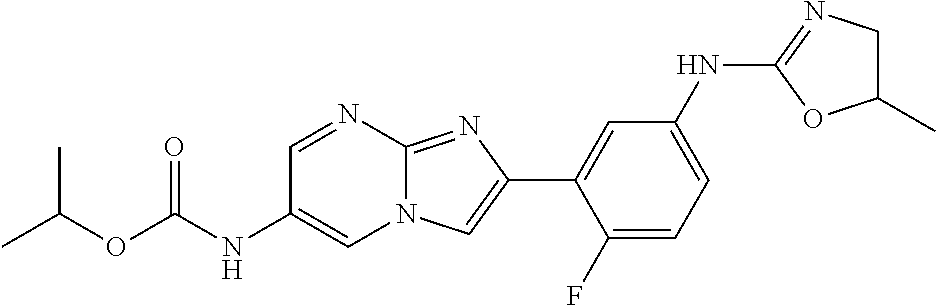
C1=NC2=NC(C3=CC(NC4=NCC(C)O4)=CC=C3F)=CN2C=C1NC(OC(C)C)=O
